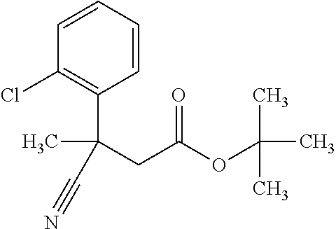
C1=CC=CC(C(C)(CC(OC(C)(C)C)=O)C#N)=C1Cl
